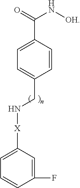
C1=C([X]NCC2=CC=C(C(N[OH])=O)C=C2)C=C(F)C=C1
